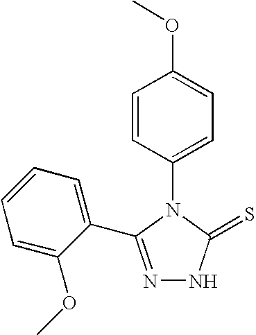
N1=C(C2=CC=CC=C2OC)N(C2=CC=C(OC)C=C2)C(=S)N1
